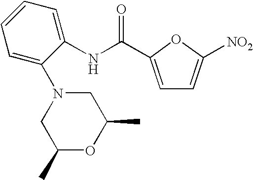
N(C1=CC=CC=C1N1CC(C)OC(C)C1)C(C1=CC=C([NO2])O1)=O
